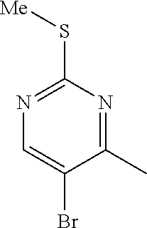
N1=C(S[Me])N=C(C)C(Br)=C1
